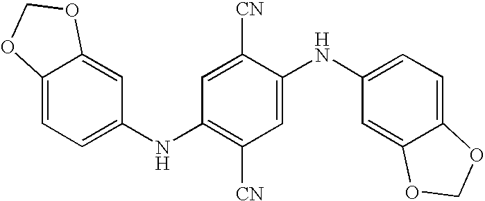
C1=C2C(=CC(NC3=C([CN])C=C(NC4=CC=C5C(=C4)OCO5)C([CN])=C3)=C1)OCO2
